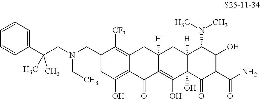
C1(CN(CC(C2=CC=CC=C2)(C)C)CC)=CC(O)=C2C(=C1[CF3])CC1([H])C(=C(O)C3(O)C([H])(C1)C(N(C)C)C(O)=C(C(N)=O)C3=O)C2=O
